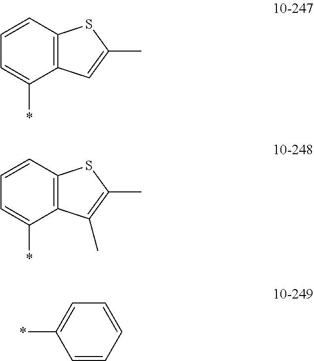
C12=C(C=CC=C1*)SC(C)=C2.C12=C(C=CC=C1*)SC(C)=C2C.*C1=CC=CC=C1
